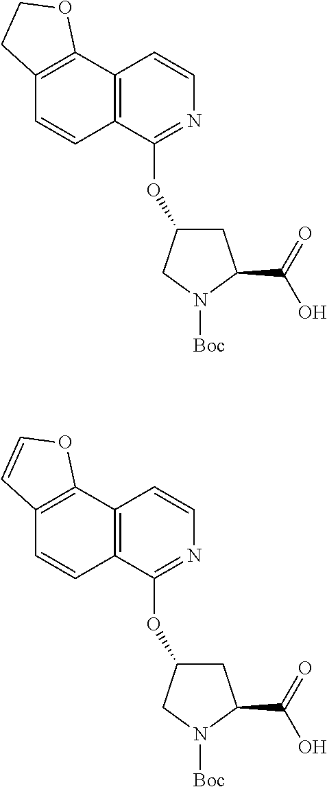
C12=C(C3=C(C=C1)C(OC1CC(C(O)=O)N([Boc])C1)=NC=C3)OCC2.C12=C(C3=C(C=C1)C(OC1CC(C(O)=O)N([Boc])C1)=NC=C3)OC=C2
